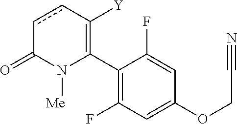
C1(C2=C([Y])ccC(=O)N2[Me])=C(F)C=C(OCC#N)C=C1F
